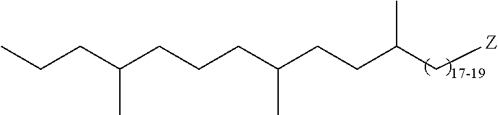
C(CCCC(CCC(C[Z])C)C)(CCC)C
